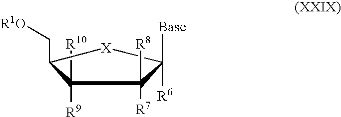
C1([R9])([R10])C(C[R1O])[X]C([Base])([R6])C1([R7])[R8]
